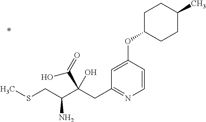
C1=CC(OC2CCC(C)CC2)=CC(CC(C(CSC)N)(C(=O)O)O)=N1
